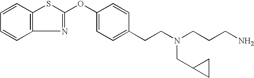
C1=CC2=C(C=C1)N=C(OC1=CC=C(CCN(CCCN)CC3CC3)C=C1)S2
